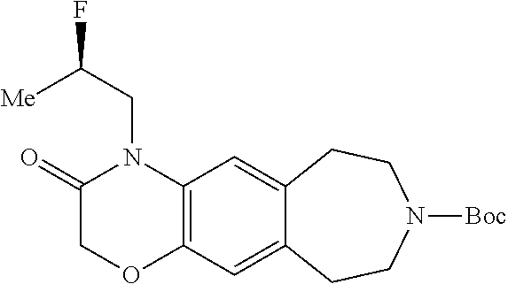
C(CN1C(=O)COC2=C1C=C1C(=C2)CCN([Boc])CC1)([Me])F
